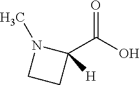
C1(C(O)=O)([H])N(C)CC1
